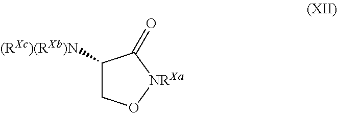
C1([(RXc)(RXb)N])CO[NRXa]C1=O
